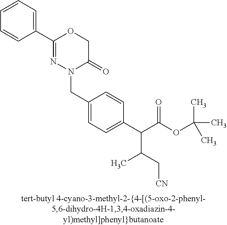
N1(CC2=CC=C(C(C(OC(C)(C)C)=O)C(C[CN])C)C=C2)C(=O)COC(C2=CC=CC=C2)=N1
